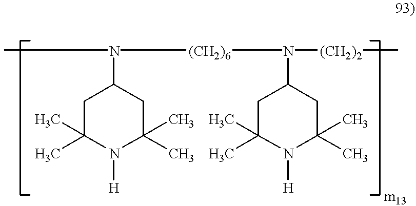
N(C1CC(C)(C)N([H])C(C)(C)C1)([(CH2)6]N(C1CC(C)(C)N([H])C(C)(C)C1)[(CH2)2]C)C
